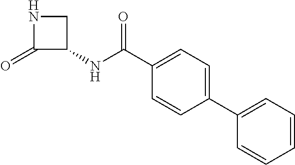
N1C(=O)C(NC(C2=CC=C(C3=CC=CC=C3)C=C2)=O)C1
